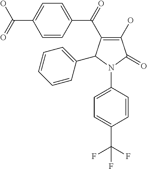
C1(O)=C(C(C2=CC=C(C(=O)O)C=C2)=O)C(C2=CC=CC=C2)N(C2=CC=C(C(F)(F)F)C=C2)C1=O
